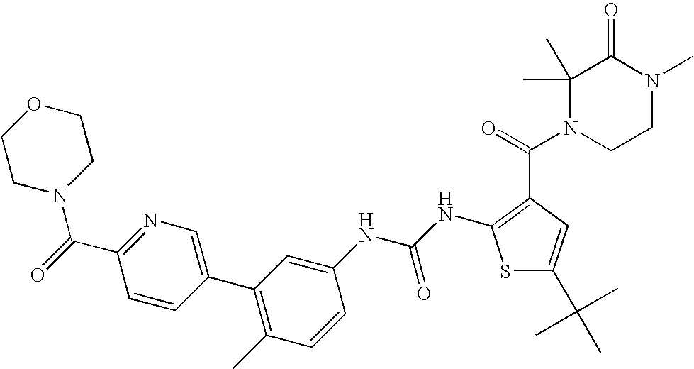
C1=CC(C2=C(C)C=CC(NC(NC3=C(C(=O)N4CCN(C)C(=O)C4(C)C)C=C(C(C)(C)C)S3)=O)=C2)=CN=C1C(=O)N1CCOCC1
